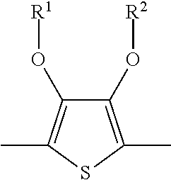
C1(O[R2])=C(C)SC(C)=C1O[R1]
